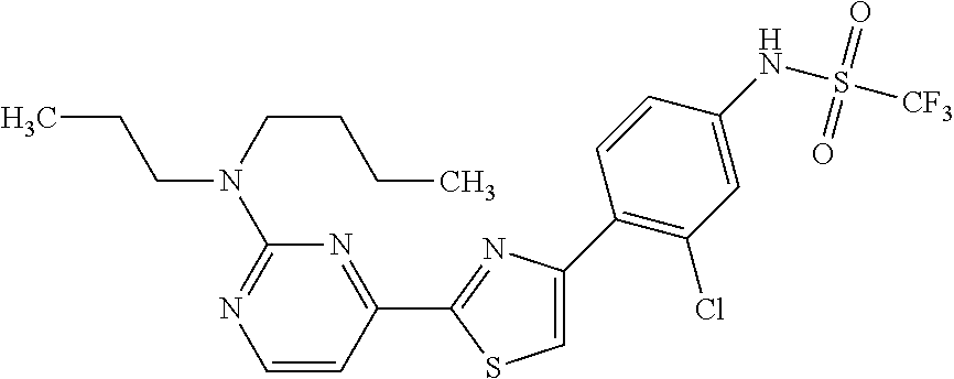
C1=C(C2=C(Cl)C=C(NS(=O)(=O)[CF3])C=C2)N=C(C2=NC(N(CCCC)CCC)=NC=C2)S1
